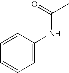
C(NC1=CC=CC=C1)(C)=O
